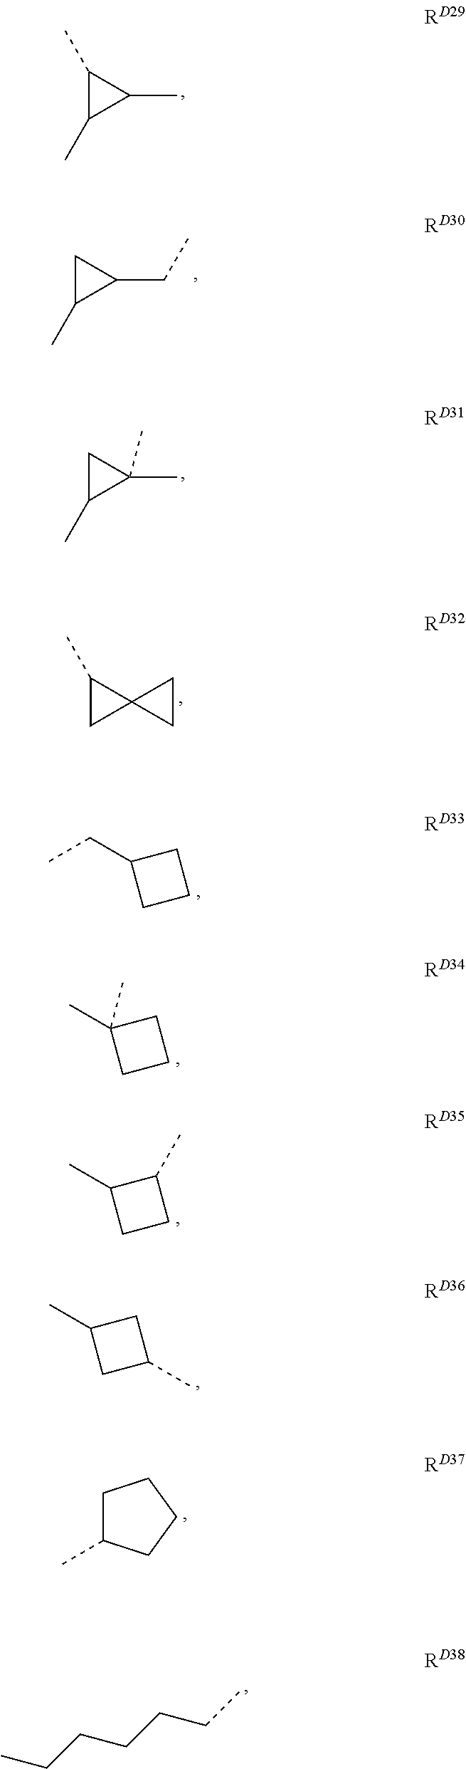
C1(C)C(C)C1C.C1(C)(C)CC1C.C1(CC)CC1C.C1(C)CC12CC2.CCC1CCC1.CC1(C)CCC1.CC1CCC1C.CC1CC(C)C1.C1C(C)CCC1.CCCCCCC
